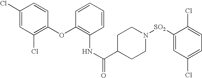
N(C1=C(OC2=C(Cl)C=C(Cl)C=C2)C=CC=C1)C(=O)C1CCN([SO2]C2=CC(Cl)=CC=C2Cl)CC1
